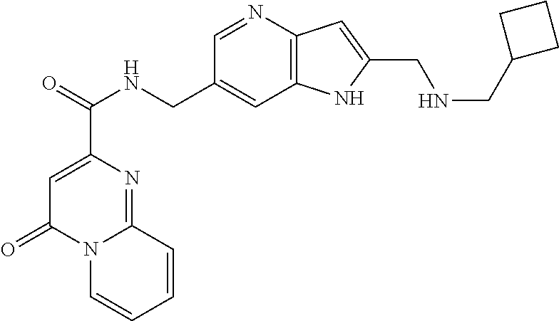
C(C1=CC2=C(N=C1)C=C(CNCC1CCC1)N2)NC(=O)C1=CC(=O)N2C(=N1)C=CC=C2
